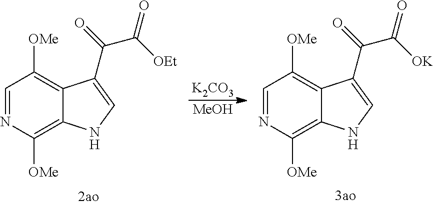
[K2CO3].[MeOH].C1=NC([OMe])=C2C(=C1[OMe])C(C(C(=O)[OEt])=O)=CN2.C1=NC([OMe])=C2C(=C1[OMe])C(C(C(=O)[OK])=O)=CN2
